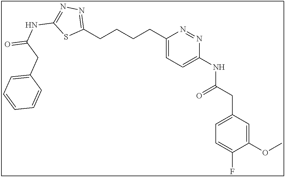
C1(CCCCC2=CC=C(NC(CC3=CC=C(F)C(OC)=C3)=O)N=N2)=NN=C(NC(=O)CC2=CC=CC=C2)S1
